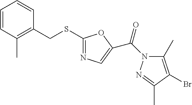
C1=CC(C)=C(CSC2=NC=C(C(N3C(C)=C(Br)C(C)=N3)=O)O2)C=C1
